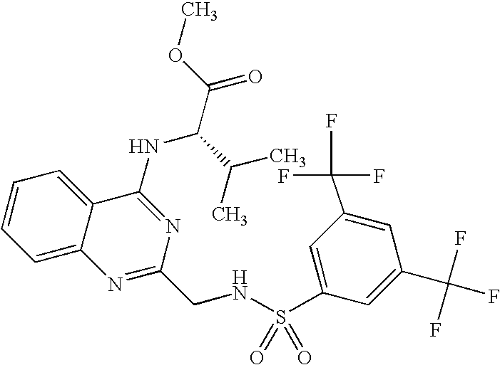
C1=CC=C2C(=C1)C(NC(C(C)C)C(=O)OC)=NC(CNS(=O)(=O)C1=CC(C(F)(F)F)=CC(C(F)(F)F)=C1)=N2
